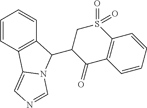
C1=CC2=C(C=C1)C(C1C(=O)C3=C(S(=O)(=O)C1)C=CC=C3)N1C2=CN=C1
